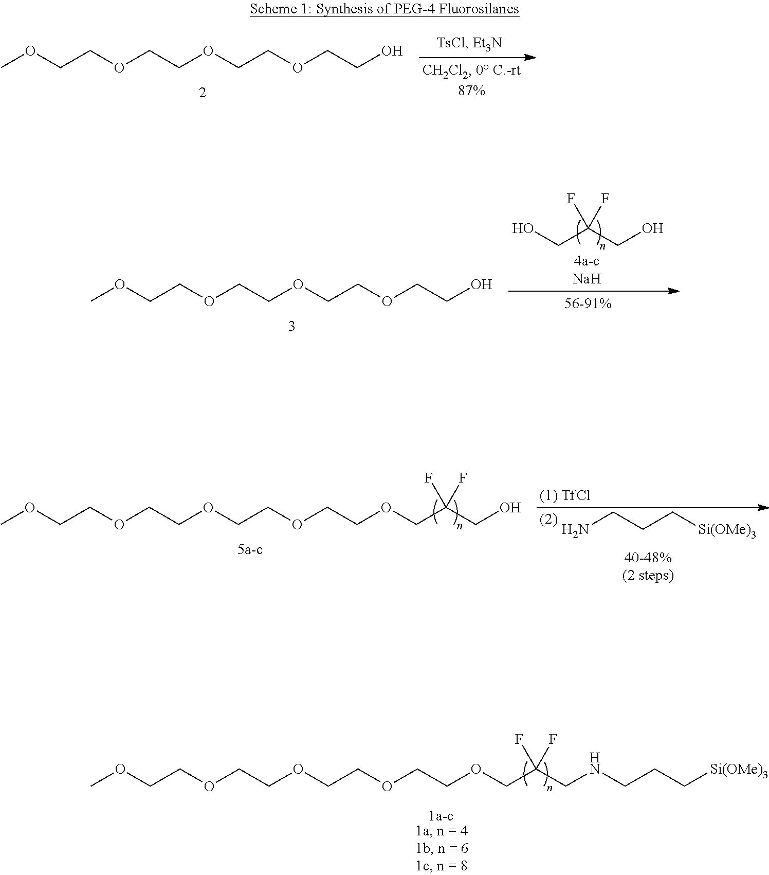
C(COCCOCCOC)OCCO.C(COCCOCCOC)OCCO.OCC(CO)(F)F.C(COCCOCCOC)OCCOCC(CO)(F)F.NCCC[Si(OMe)3].C(COCCOCCOC)OCCOCC(CNCCC[Si(OMe)3])(F)F
